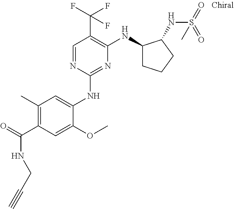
C1(NC2=CC(C)=C(C(=O)NCC#C)C=C2OC)=NC(NC2CCCC2NS(=O)(=O)C)=C(C(F)(F)F)C=N1
